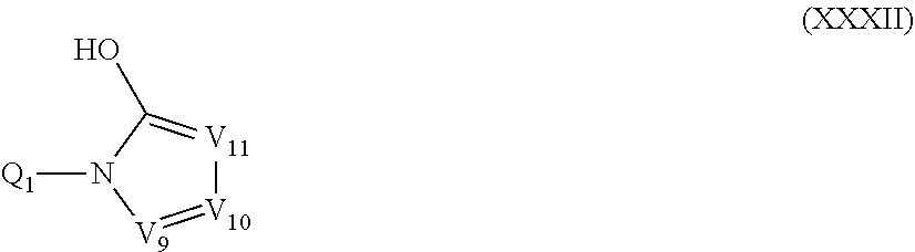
[V10]1=[V9]N([Q1])C(O)=[V11]1
